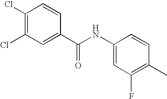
C1(Cl)=C(Cl)C=C(C(NC2=CC(F)=C(C)C=C2)=O)C=C1
